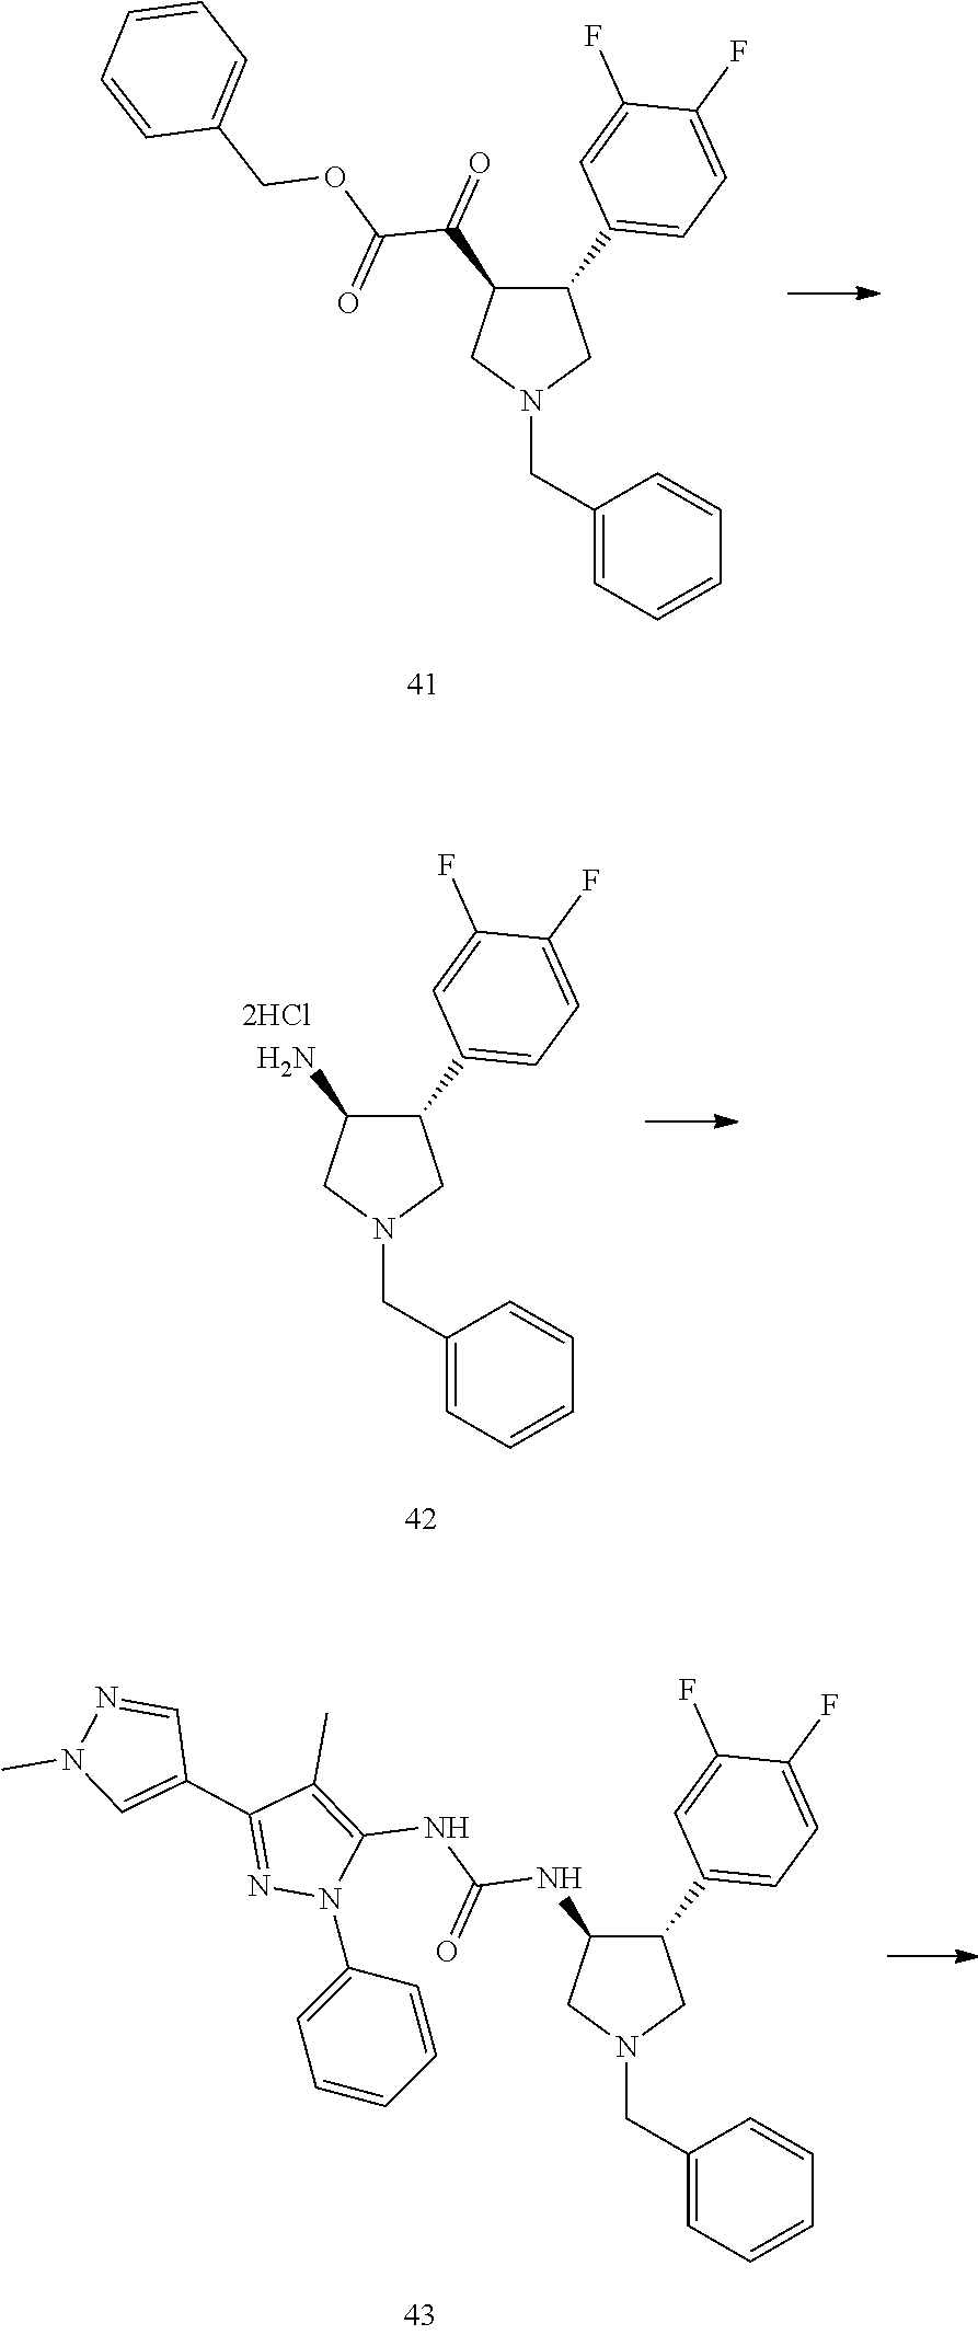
C1(C2=CC=C(F)C(F)=C2)C(C(=O)C(OCC2=CC=CC=C2)=O)CN(CC2=CC=CC=C2)C1.C1(C2=CC=C(F)C(F)=C2)C(N)CN(CC2=CC=CC=C2)C1.C1(C2=CC=C(F)C(F)=C2)C(NC(NC2=C(C)C(C3=CN(C)N=C3)=NN2C2=CC=CC=C2)=O)CN(CC2=CC=CC=C2)C1
